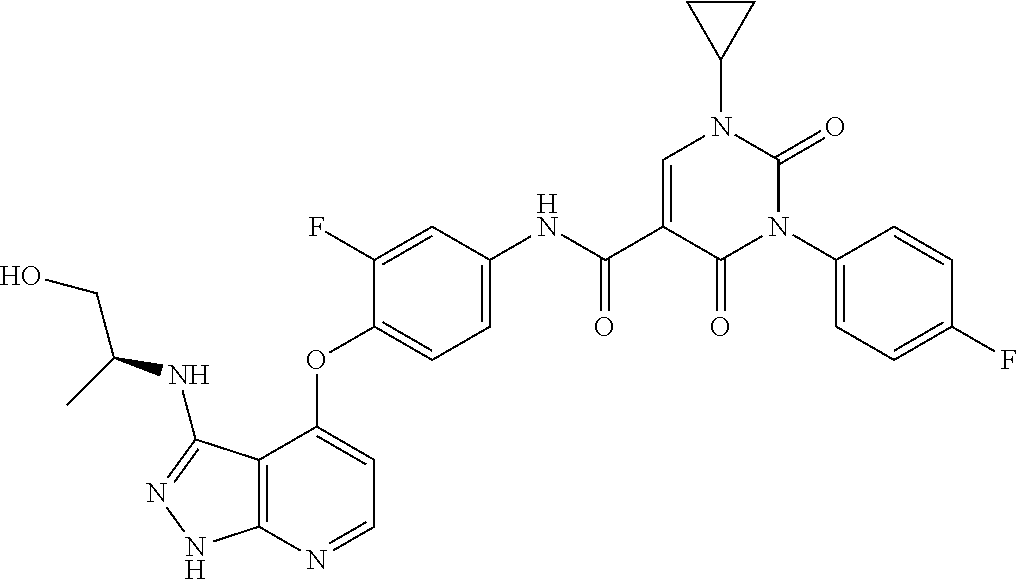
C12=C(N=CC=C1OC1=CC=C(NC(C3=CN(C4CC4)C(=O)N(C4=CC=C(F)C=C4)C3=O)=O)C=C1F)NN=C2NC(CO)C
